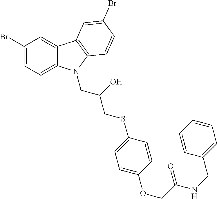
C1(Br)=CC=C2C(=C1)C1=C(N2CC(CSC2=CC=C(OCC(NCC3=CC=CC=C3)=O)C=C2)O)C=CC(Br)=C1
